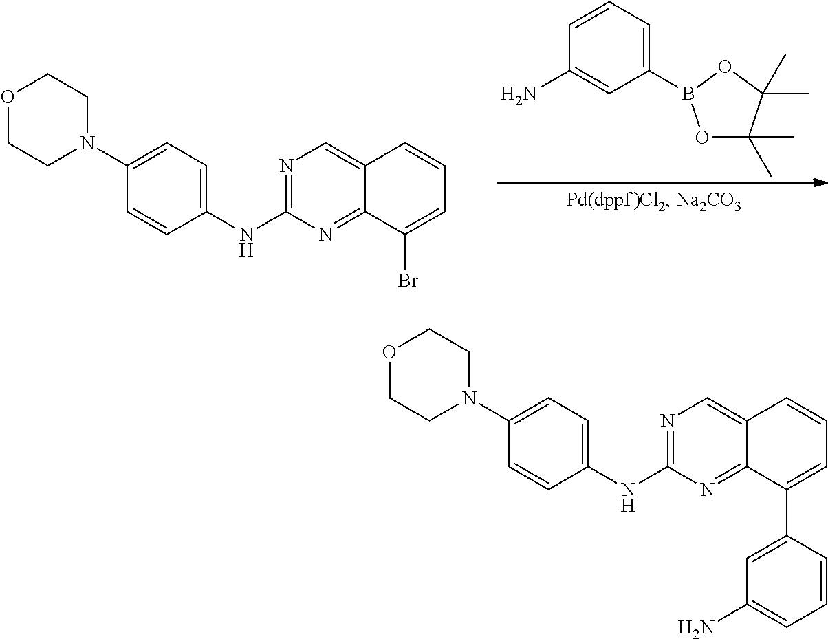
C1(B2OC(C)(C)C(C)(C)O2)=CC=CC(N)=C1.O1CCN(C2=CC=C(NC3=NC=C4C(=N3)C(Br)=CC=C4)C=C2)CC1.O1CCN(C2=CC=C(NC3=NC=C4C(=N3)C(C3=CC(N)=CC=C3)=CC=C4)C=C2)CC1
